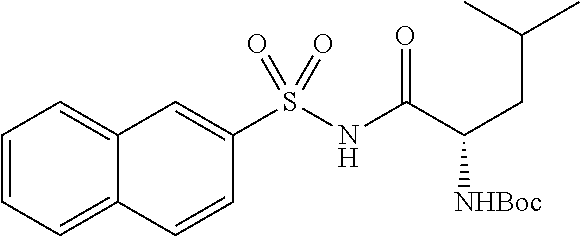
C1=CC=C2C(=C1)C=C(S(NC(C(CC(C)C)[NHBoc])=O)(=O)=O)C=C2
